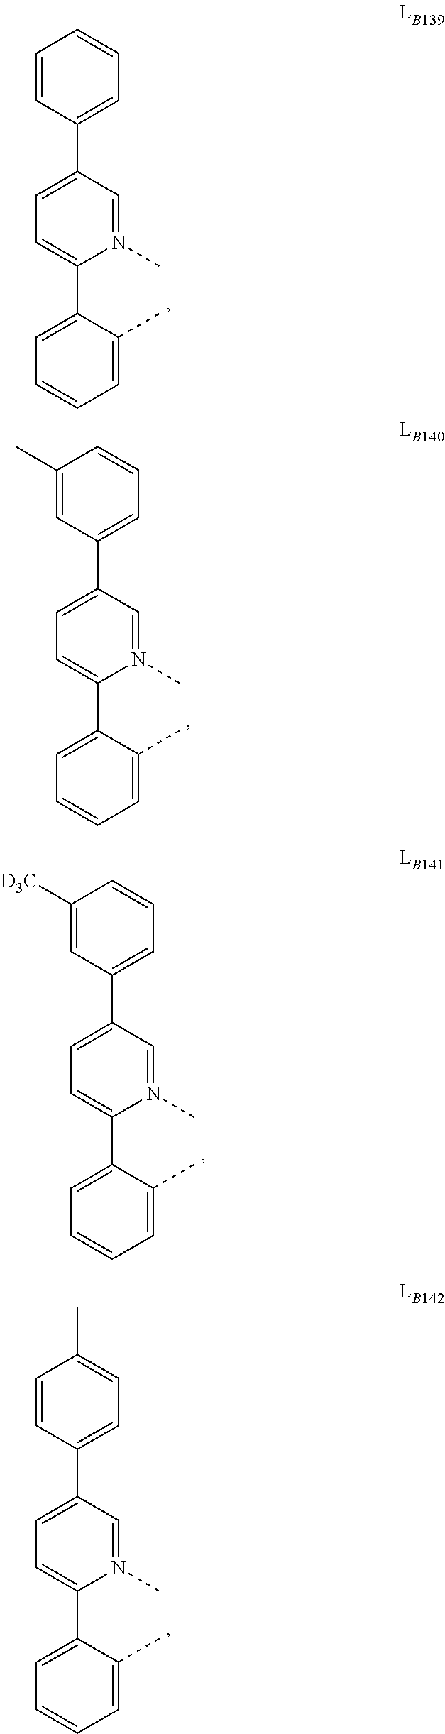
C1=CC(C2=CC=C(C3=CC=CC=C3C)N(C)=C2)=CC=C1.C1(C)=CC(C2=CC=C(C3=CC=CC=C3C)N(C)=C2)=CC=C1.C1([D3C])=CC(C2=CC=C(C3=CC=CC=C3C)N(C)=C2)=CC=C1.C1=CC(C2=CC=C(C3=CC=CC=C3C)N(C)=C2)=CC=C1C
